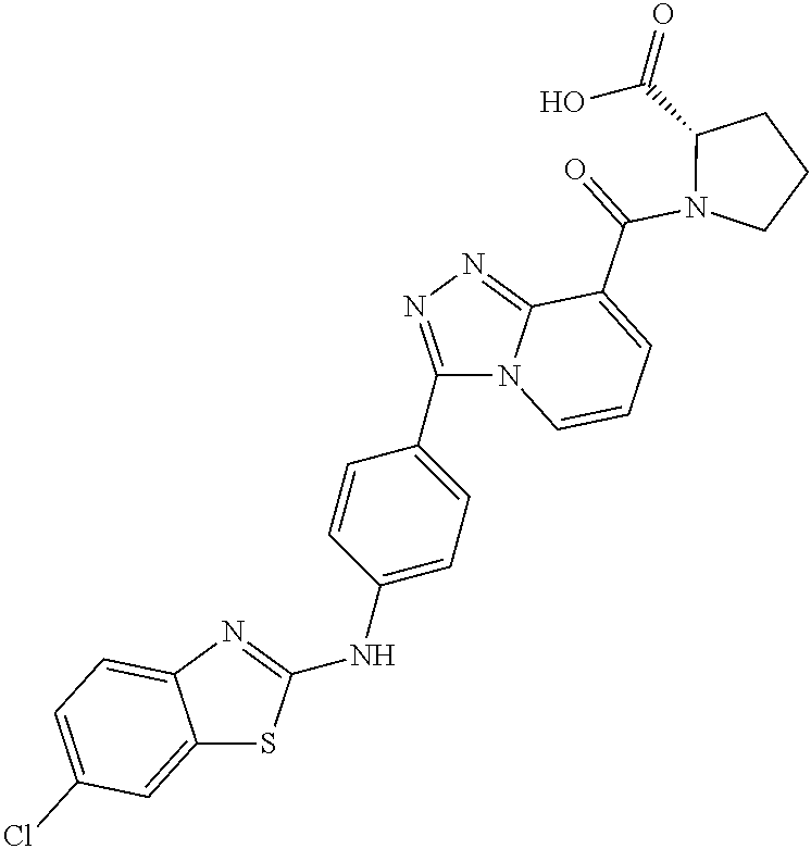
C1(Cl)=CC=C2C(=C1)SC(NC1=CC=C(C3=NN=C4C(C(=O)N5C(C(O)=O)CCC5)=CC=CN43)C=C1)=N2
